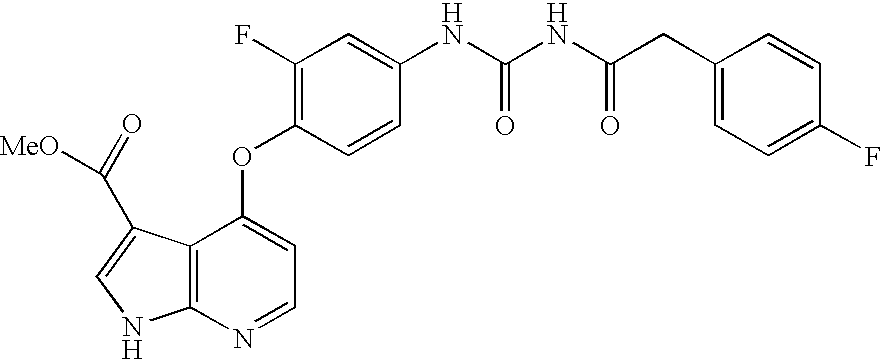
O(C1=CC=NC2=C1C(C(=O)[MeO])=CN2)C1=C(F)C=C(NC(NC(CC2=CC=C(F)C=C2)=O)=O)C=C1
